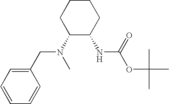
C1C(N(CC2=CC=CC=C2)C)C(NC(OC(C)(C)C)=O)CCC1
